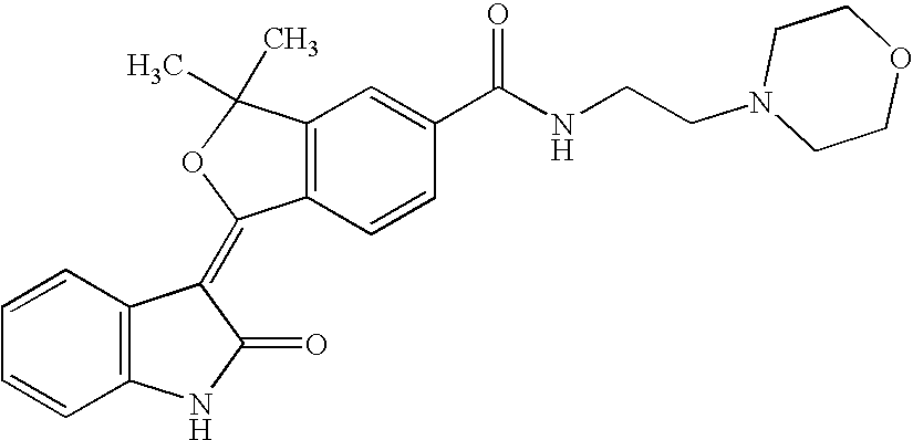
C1=CC=CC2=C1C(=C1C3=C(C=C(C(NCCN4CCOCC4)=O)C=C3)C(C)(C)O1)C(=O)N2
